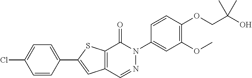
C1=CC(C2=CC3=C(S2)C(=O)N(C2=CC(OC)=C(OCC(O)(C)C)C=C2)N=C3)=CC=C1Cl
